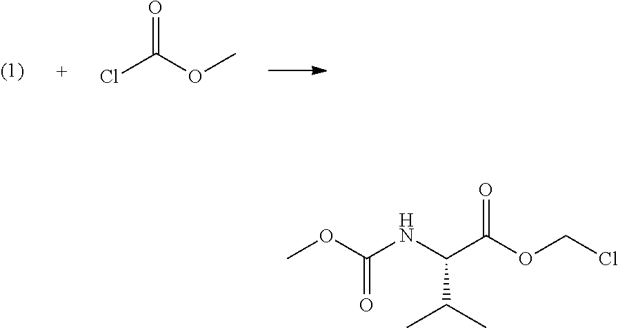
ClC(OC)=O.COC(NC(C(C)C)C(OCCl)=O)=O
